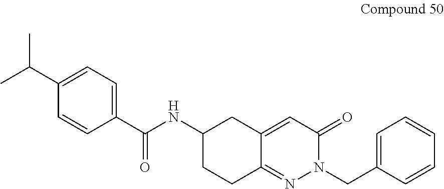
CC(C1=CC=C(C(NC2CCC3=NN(CC4=CC=CC=C4)C(=O)C=C3C2)=O)C=C1)C
